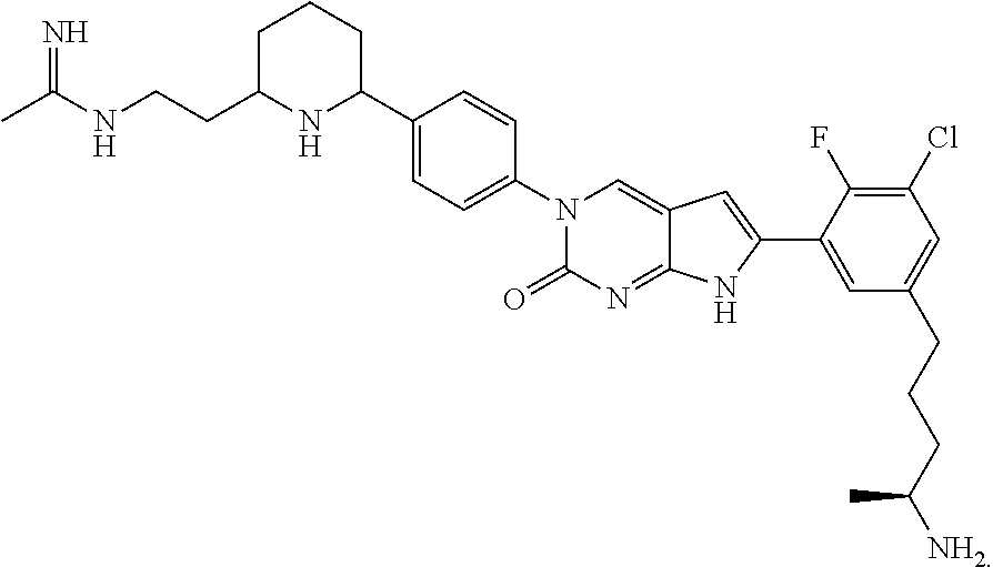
C1(C2=CC=C(N3C(=O)N=C4C(=C3)C=C(C3=CC(CCCC([NH2])C)=CC(Cl)=C3F)N4)C=C2)CCCC(CCNC(C)=N)N1
